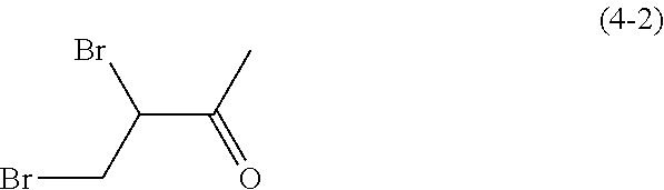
C(C(C)=O)(Br)CBr
